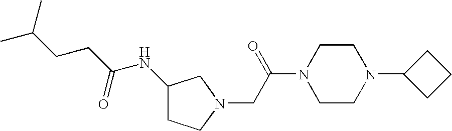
C(CC(C)C)C(NC1CCN(CC(N2CCN(C3CCC3)CC2)=O)C1)=O
